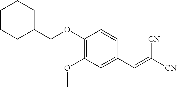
C1(OCC2CCCCC2)=C(OC)C=C(C=C([CN])[CN])C=C1
